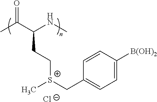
CC(C(NC)CC[S+](CC1=CC=C([B(OH)2])C=C1)C)=O.[Cl-]
